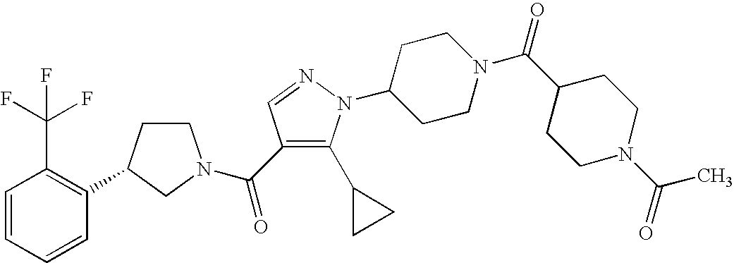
C1CC(C2=C(C(F)(F)F)C=CC=C2)CN1C(=O)C1=C(C2CC2)N(C2CCN(C(C3CCN(C(C)=O)CC3)=O)CC2)N=C1
